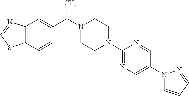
C12=C(C=CC(C(C)N3CCN(C4=NC=C(N5C=CC=N5)C=N4)CC3)=C1)SC=N2
